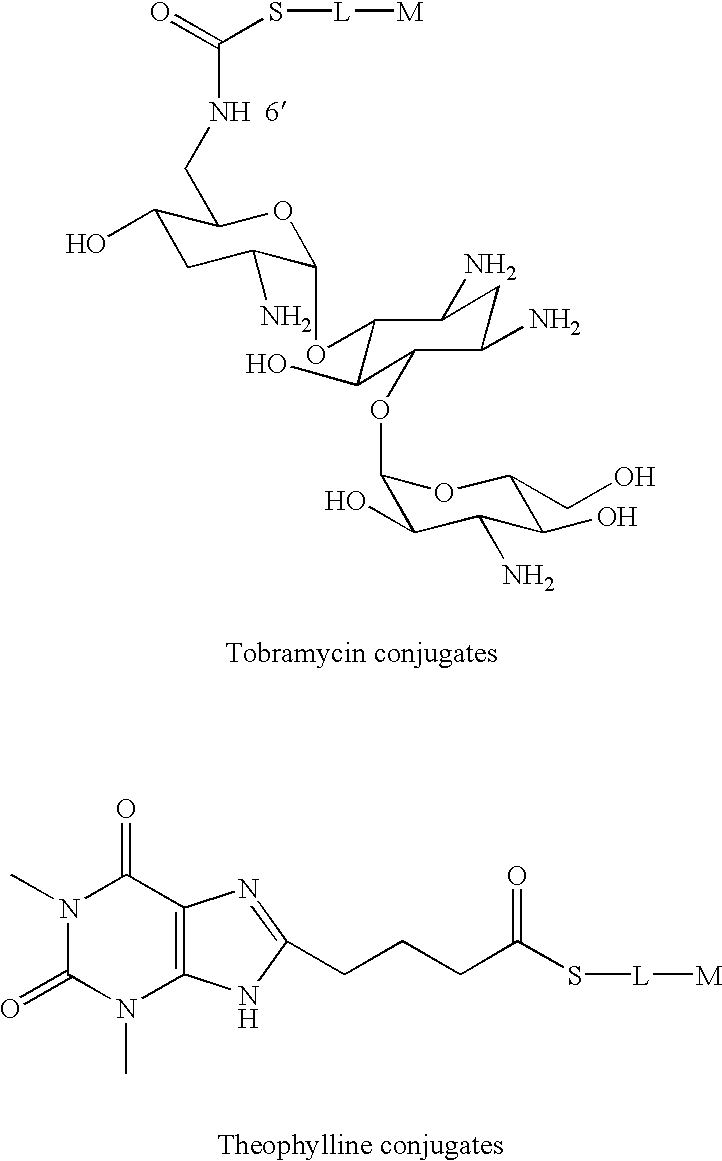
O=C(S[L][M])[NH  6]CC1OC(OC2C(O)C(OC3C(O)C(N)C(O)C(CO)O3)C(N)CC2N)C(N)CC1O.N1(C)C(=O)N(C)C2=C(C1=O)N=C(CCCC(S[L][M])=O)N2
